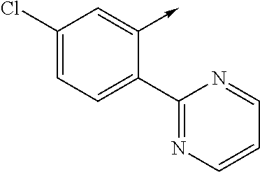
C1(Cl)=CC=C(C2=NC=CC=N2)C(->C)=C1
